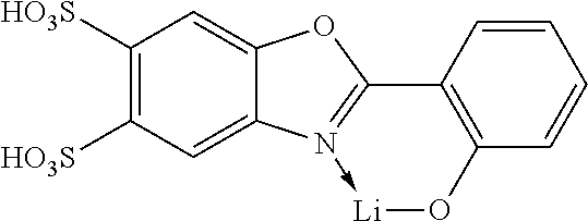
C1([HO3S])=C([HO3S])C=C2C(=C1)N1->[Li]OC3=C(C=1O2)C=CC=C3
